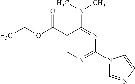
N(C1=NC(N2C=NC=C2)=NC=C1C(OCC)=O)(C)C
